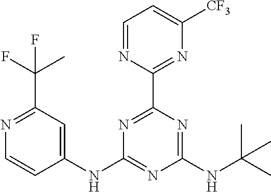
N1=C(C2=NC([CF3])=CC=N2)N=C(NC(C)(C)C)N=C1NC1=CC(C(C)(F)F)=NC=C1
